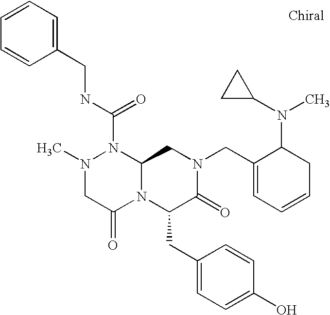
N(C(N1N(C)CC(=O)N2C1CN(CC1=CC=CCC1N(C)C1CC1)C(=O)C2CC1=CC=C(O)C=C1)=O)CC1=CC=CC=C1
